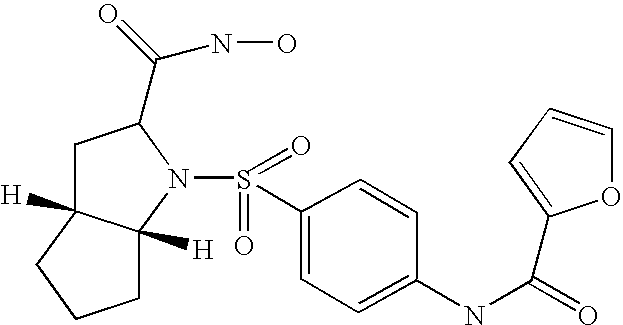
C1C2([H])C([H])(N(S(=O)(=O)C3=CC=C(NC(=O)C4=CC=CO4)C=C3)C1C(=O)NO)CCC2
